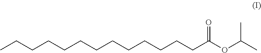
CCCCCCCCCCCCCC(OC(C)C)=O
